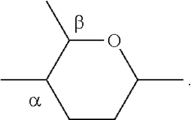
C1(C)CCC(C)OC1C
